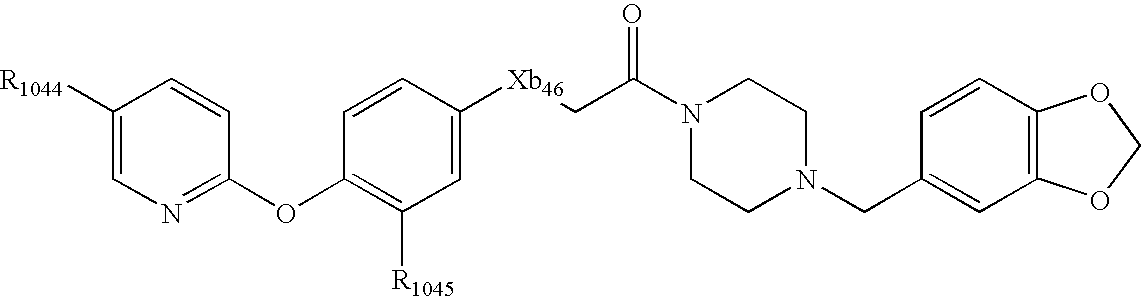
[R1044]C1=CN=C(OC2=C([R1045])C=C([Xb46]CC(N3CCN(CC4=CC5=C(C=C4)OCO5)CC3)=O)C=C2)C=C1
